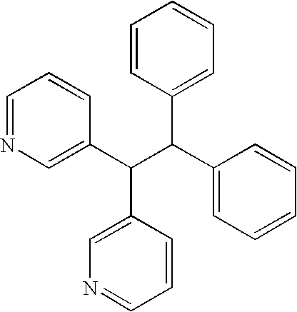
C1=NC=C(C(C(C2=CC=CC=C2)C2=CC=CC=C2)C2=CN=CC=C2)C=C1
